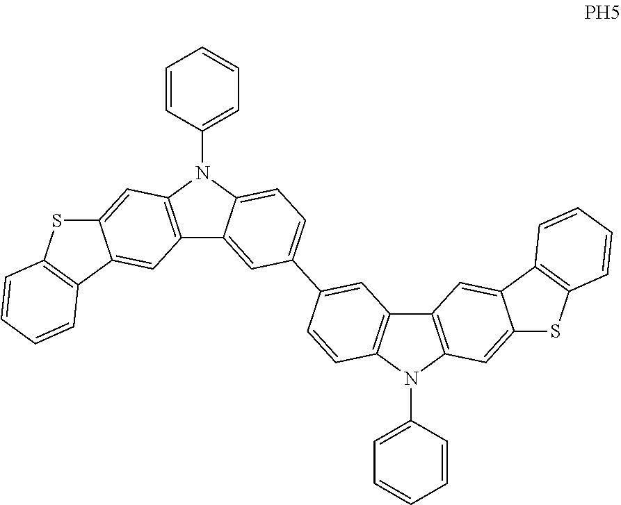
C12=C(N(C3=CC=CC=C3)C3=CC=C(C4=CC5=C(C=C4)N(C4=CC=CC=C4)C4=C5C=C5C(=C4)SC4=C5C=CC=C4)C=C13)C=C1C(=C2)C2=C(S1)C=CC=C2
